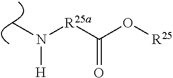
CN([R25a]C(=O)O[R25])[H]
